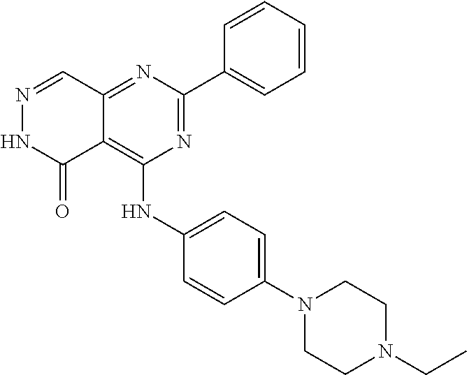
N1=CC2=NC(C3=CC=CC=C3)=NC(NC3=CC=C(N4CCN(CC)CC4)C=C3)=C2C(=O)N1
